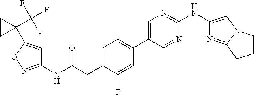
C1(NC(CC2=CC=C(C3=CN=C(NC4=CN5C(=N4)CCC5)N=C3)C=C2F)=O)=NOC(C2(C(F)(F)F)CC2)=C1
